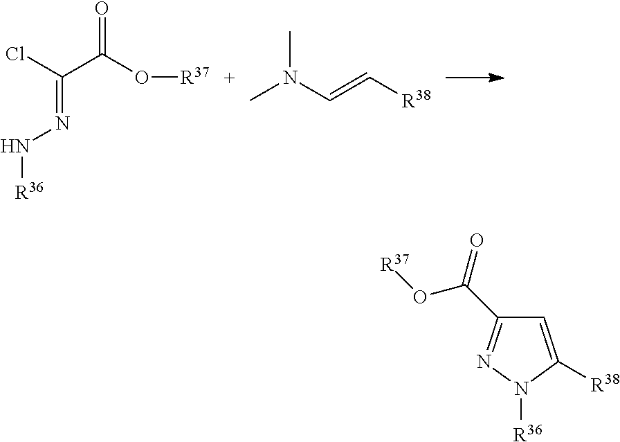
ClC(C(=O)O[R37])=NN[R36].CN(C=C[R38])C.C1=C([R38])N([R36])N=C1C(=O)O[R37]
